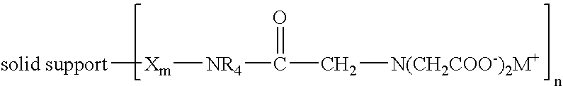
[Xm]([NR4]C(C[N(CH2COO-)2M+])=O)[solid support]
